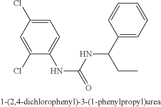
C1=C(Cl)C=C(Cl)C(NC(=O)NC(C2=CC=CC=C2)CC)=C1
